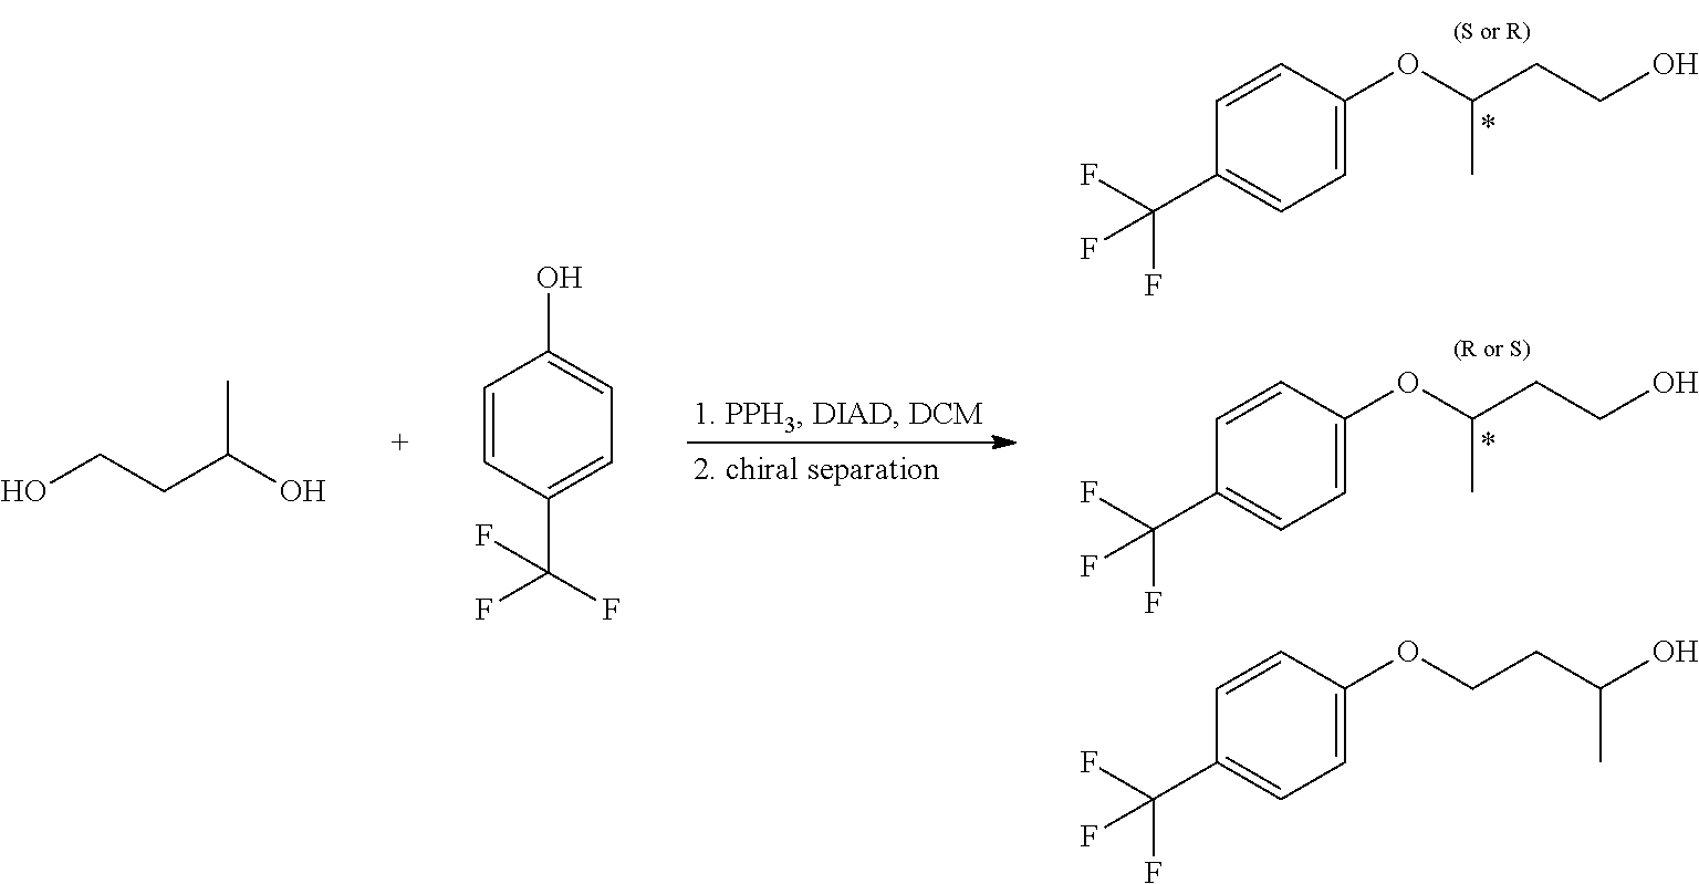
C1=C(OC(CCO)C)C=CC(C(F)(F)F)=C1.C1=C(OC(CCO)C)C=CC(C(F)(F)F)=C1.C1=C(OCCC(O)C)C=CC(C(F)(F)F)=C1.CC(O)CCO.C1=CC(C(F)(F)F)=CC=C1O
